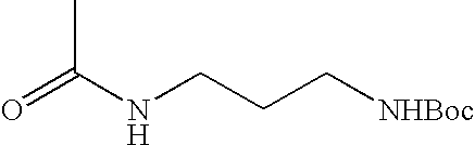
O=C(NCCC[NHBoc])C
